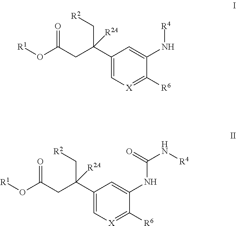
O=C(CC(C1=C[X]=C([R6])C(N[R4])=C1)(C[R2])[R2A])O[R1].O=C(CC(C1=C[X]=C([R6])C(NC(N[R4])=O)=C1)(C[R2])[R2A])O[R1]
